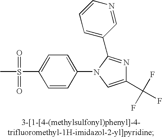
C1=CC(N2C=C(C(F)(F)F)N=C2C2=CC=CN=C2)=CC=C1S(C)(=O)=O
